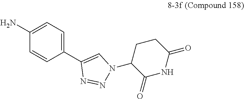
C1=CC(C2=CN(C3C(=O)NC(=O)CC3)N=N2)=CC=C1N
